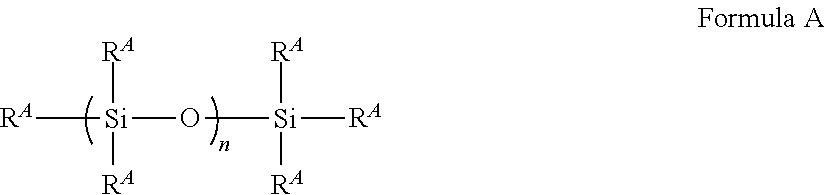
[RA][Si]([RA])([RA])O[Si]([RA])([RA])[RA]
